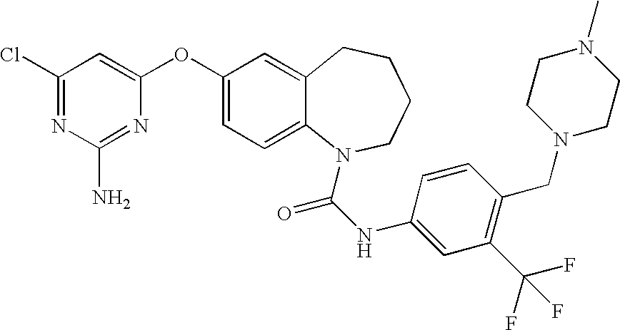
C1(Cl)=NC(N)=NC(OC2=CC=C3C(=C2)CCCCN3C(=O)NC2=CC(C(F)(F)F)=C(CN3CCN(C)CC3)C=C2)=C1
